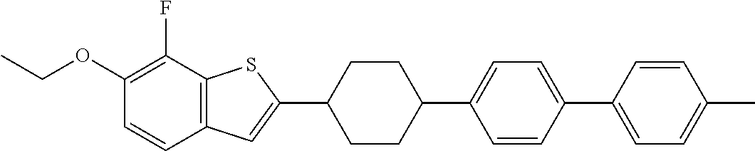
CCOC1=C(F)C2=C(C=C1)C=C(C1CCC(C3=CC=C(C4=CC=C(C)C=C4)C=C3)CC1)S2
